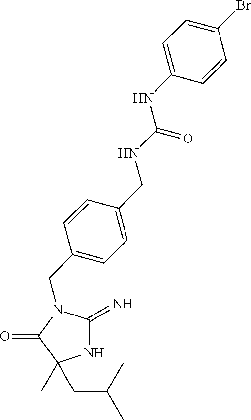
N1C(=N)N(CC2=CC=C(CNC(=O)NC3=CC=C(Br)C=C3)C=C2)C(=O)C1(C)CC(C)C
